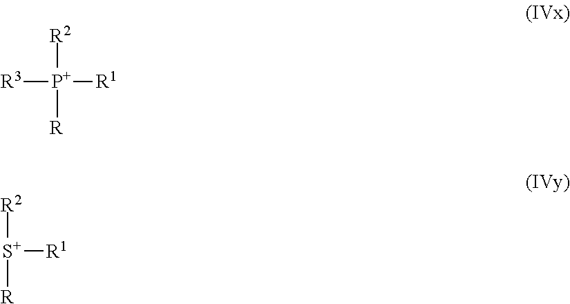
[R3][P+]([R1])([R2])[R].[S+]([R1])([R2])[R]
